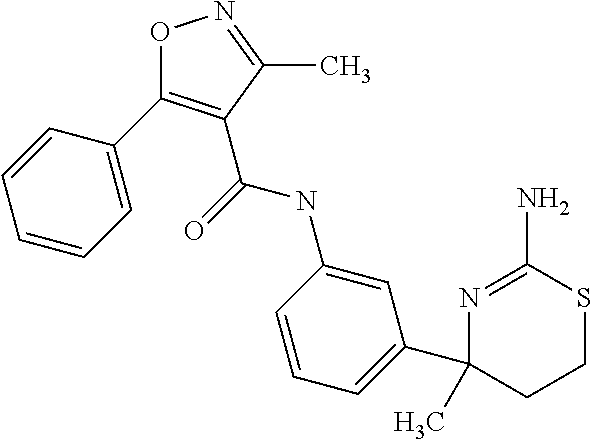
N1=C(N)SCCC1(C1=CC=CC(NC(=O)C2=C(C3=CC=CC=C3)ON=C2C)=C1)C
